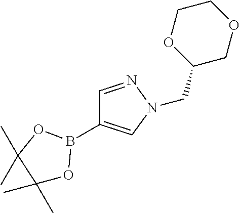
C1(B2OC(C)(C)C(C)(C)O2)=CN(CC2COCCO2)N=C1
